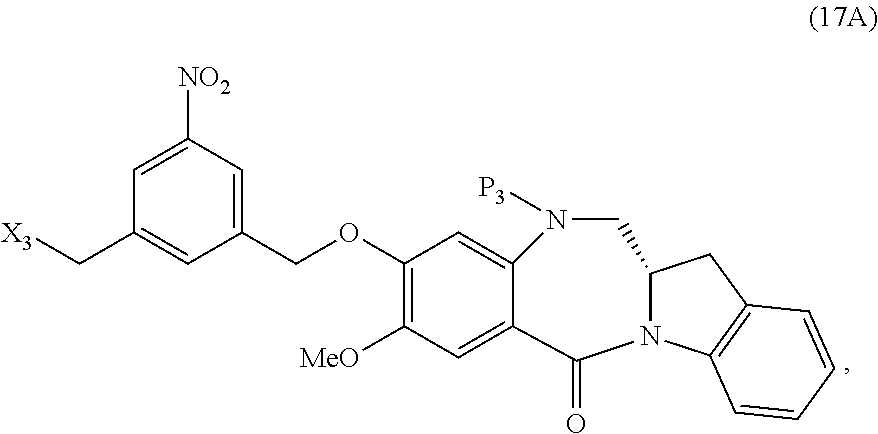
C(C1=CC(COC2=C([MeO])C=C3C(=C2)N([P3])CC2N(C3=O)C3=C(C2)C=CC=C3)=CC([NO2])=C1)[X3]
